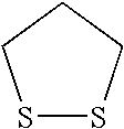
S1SCCC1
